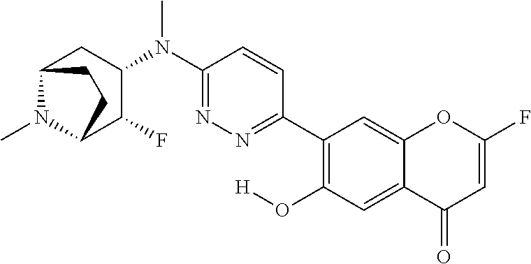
C1(C2=C(O[H])C=C3C(=C2)OC(F)=CC3=O)=NN=C(N(C2CC3N(C)C(C2F)CC3)C)C=C1
